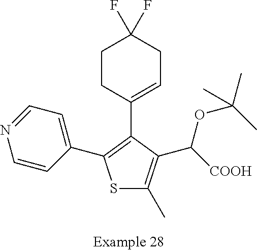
C1CC(C2=C(C3=CC=NC=C3)SC(C)=C2C([COOH])OC(C)(C)C)=CCC1(F)F
